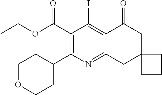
C1(C(OCC)=O)=C(C2CCOCC2)N=C2C(=C1I)C(=O)CC1(C2)CCC1
